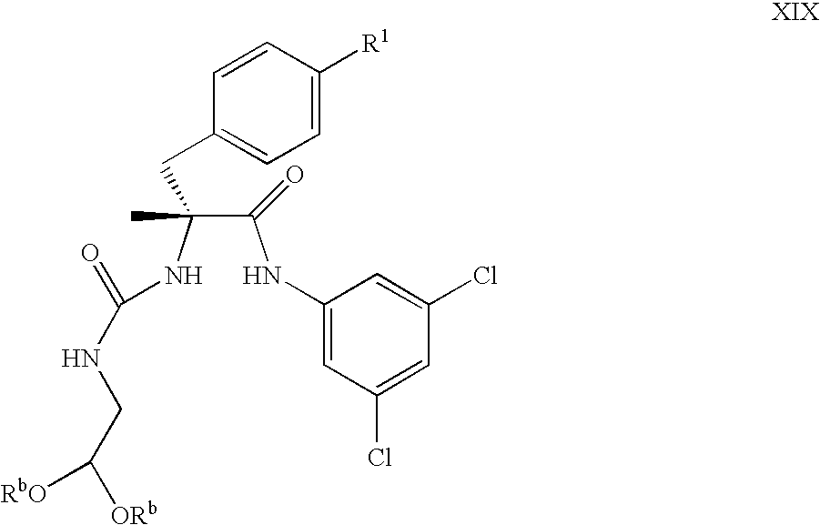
C1=CC([R1])=CC=C1CC(C(NC1=CC(Cl)=CC(Cl)=C1)=O)(NC(=O)NCC([ORb])[RbO])C
